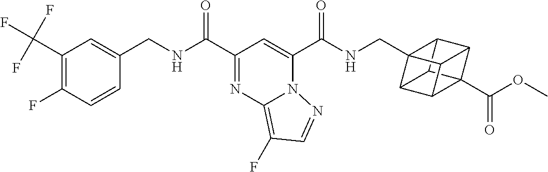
C(C1=NC2=C(F)C=NN2C(C(=O)NCC23C4C5C2C2C5(C(OC)=O)C4C32)=C1)(=O)NCC1=CC(C(F)(F)F)=C(F)C=C1
